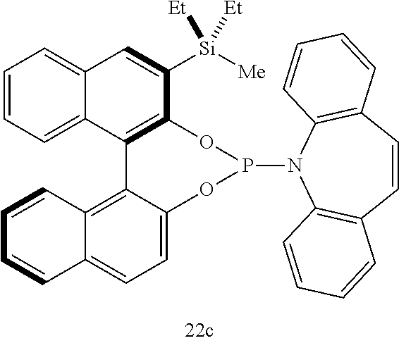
C12=CC=CC=C1C1=C(C([Si]([Me])([Et])[Et])=C2)OP(N2C3=C(C=CC4=C2C=CC=C4)C=CC=C3)OC2=CC=C3C(=C12)C=CC=C3
